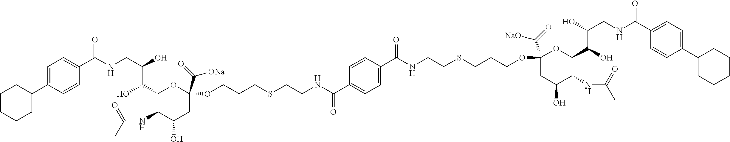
C1CCCC(C2=CC=C(C(NCC(O)C(C3C(NC(C)=O)C(O)CC(C(=O)[ONa])(OCCCSCCNC(C4=CC=C(C(NCCSCCCOC5(C(=O)[NaO])CC(O)C(NC(C)=O)C(C(O)C(O)CNC(C6=CC=C(C7CCCCC7)C=C6)=O)O5)=O)C=C4)=O)O3)O)=O)C=C2)C1
